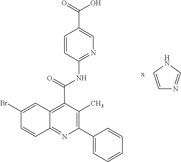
N1=C(NC(=O)C2=C3C(=NC(C4=CC=CC=C4)=C2C)C=CC(Br)=C3)C=CC(C(=O)O)=C1.C1=CNC=N1
